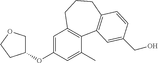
C1=C(OC2COCC2)C=C(C)C2=C1CCCC1=C2C=C(CO)C=C1
